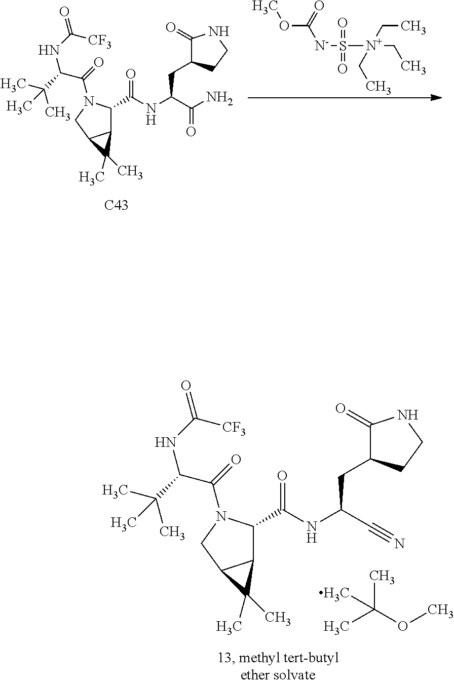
COC([N-]S([N+](CC)(CC)CC)(=O)=O)=O.N(C(C(=O)N1C(C(NC(C(N)=O)CC2C(=O)NCC2)=O)C2C(C1)C2(C)C)C(C)(C)C)C([CF3])=O.[C43].N(C(C(=O)N1C(C(NC(C#N)CC2C(=O)NCC2)=O)C2C(C1)C2(C)C)C(C)(C)C)C([CF3])=O.CC(OC)(C)C
